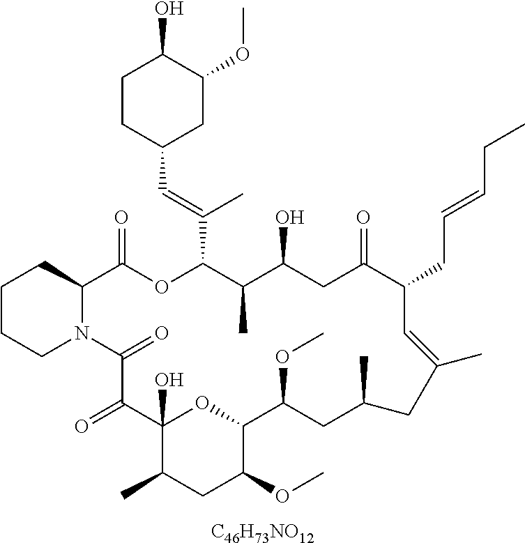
[C46H73NO12].C1CCN2C(C1)C(=O)OC(C(=CC1CC(OC)C(O)CC1)C)C(C)C(O)CC(=O)C(CC=CCC)C=C(C)CC(C)CC(OC)C1OC(O)(C(=O)C2=O)C(C)CC1OC
